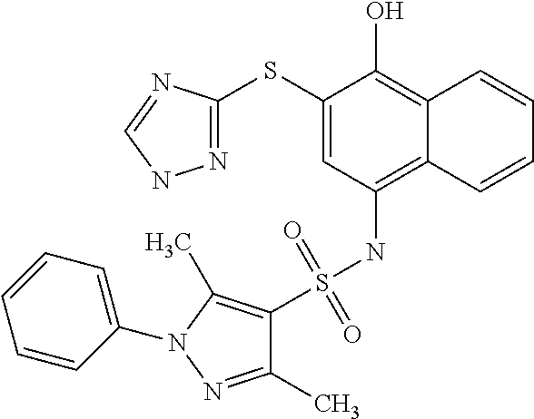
N1=C(SC2=CC(NS(=O)(=O)C3=C(C)N(C4=CC=CC=C4)N=C3C)=C3C(=C2O)C=CC=C3)N=CN1
